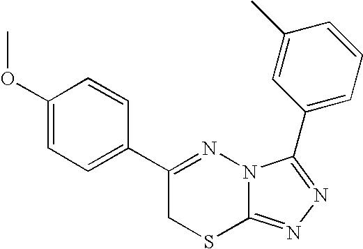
C1=C(OC)C=CC(C2=NN3C(=NN=C3C3=CC=CC(C)=C3)SC2)=C1
